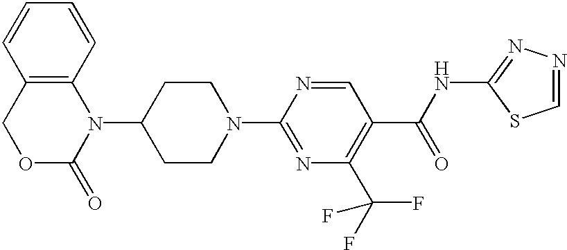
C12=C(C=CC=C1)N(C1CCN(C3=NC(C(F)(F)F)=C(C(NC4=NN=CS4)=O)C=N3)CC1)C(=O)OC2
